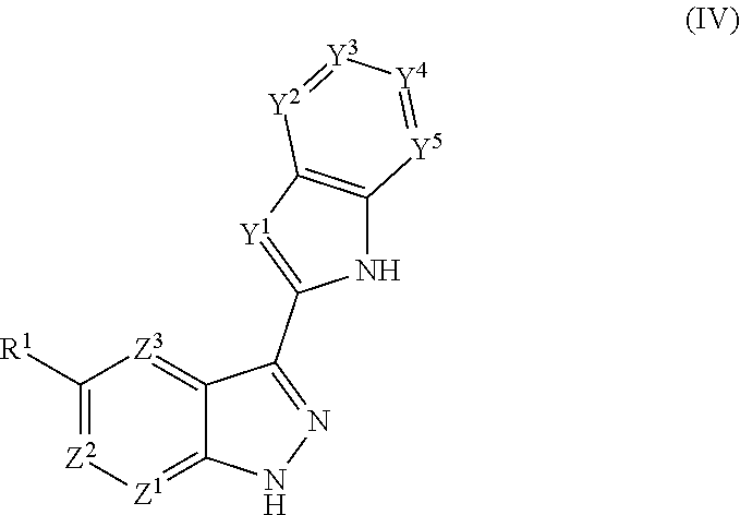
C1([R1])=[Z2][Z1]=C2C(=[Z3]1)C(C1=[Y1]C3=C(N1)[Y5]=[Y4][Y3]=[Y2]3)=NN2
